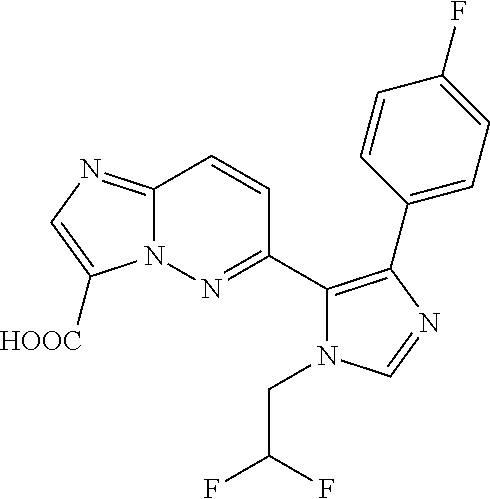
C1(C2=NN3C(=NC=C3[HOOC])C=C2)=C(C2=CC=C(F)C=C2)N=CN1CC(F)F
